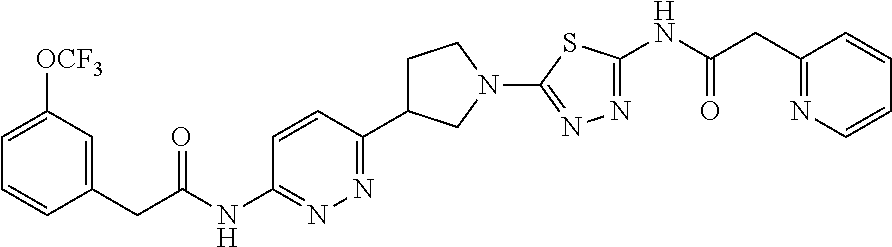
C1=CC(CC(NC2=NN=C(C3CCN(C4=NN=C(NC(CC5=NC=CC=C5)=O)S4)C3)C=C2)=O)=CC([OCF3])=C1
